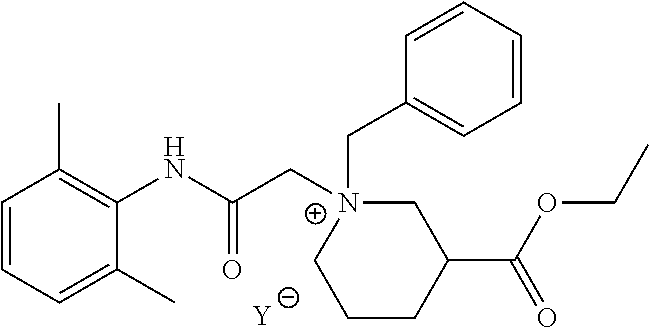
[Y].C1=CC=C(C)C(NC(C[N+]2(CC3=CC=CC=C3)CC(C(OCC)=O)CCC2)=O)=C1C
